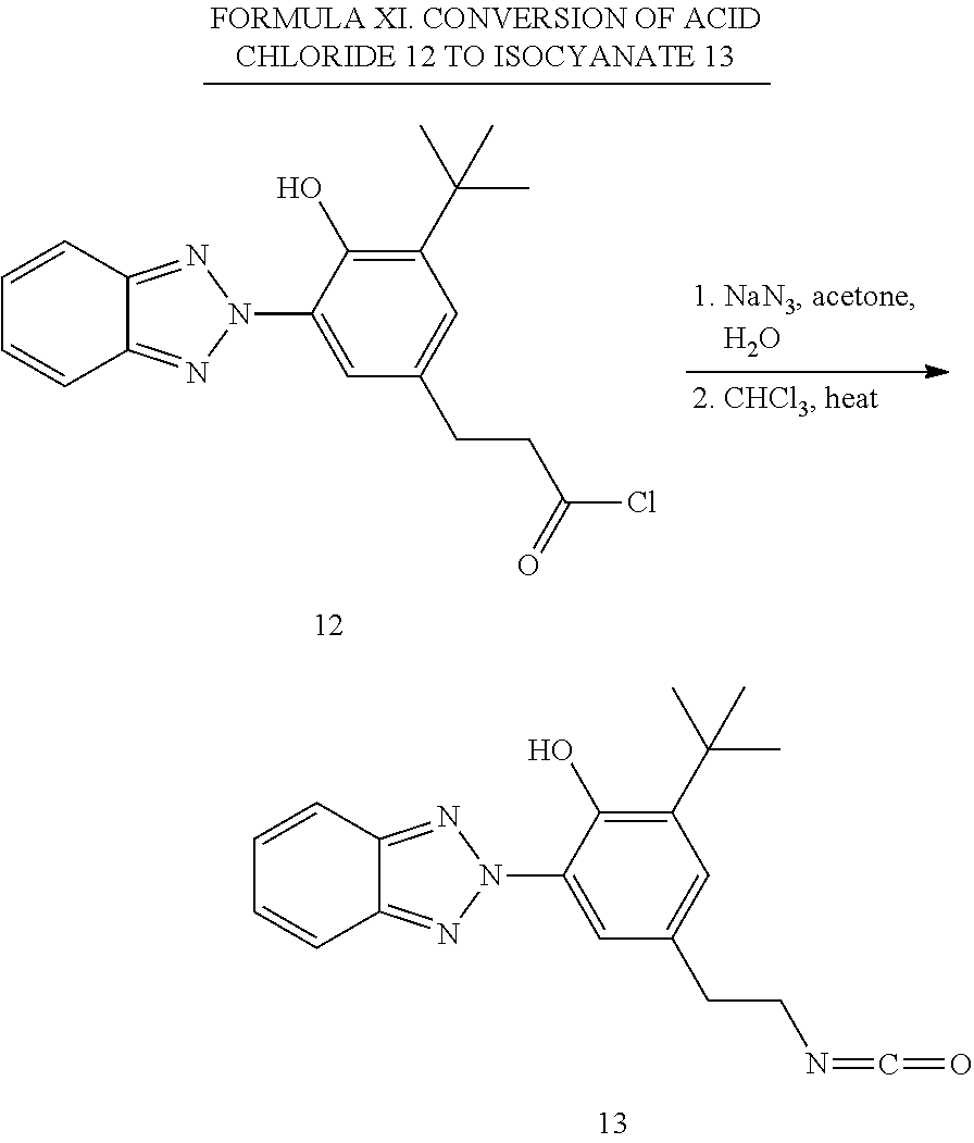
C1(N2N=C3C=CC=CC3=N2)=CC(CCN=C=O)=CC(C(C)(C)C)=C1O.C1(N2N=C3C=CC=CC3=N2)=CC(CCC(Cl)=O)=CC(C(C)(C)C)=C1O
